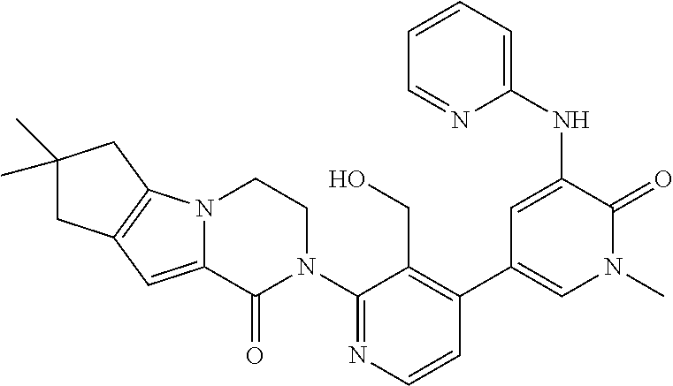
C12=C(N3C(=C1)C(=O)N(C1=NC=CC(C4=CN(C)C(=O)C(NC5=CC=CC=N5)=C4)=C1CO)CC3)CC(C)(C)C2
